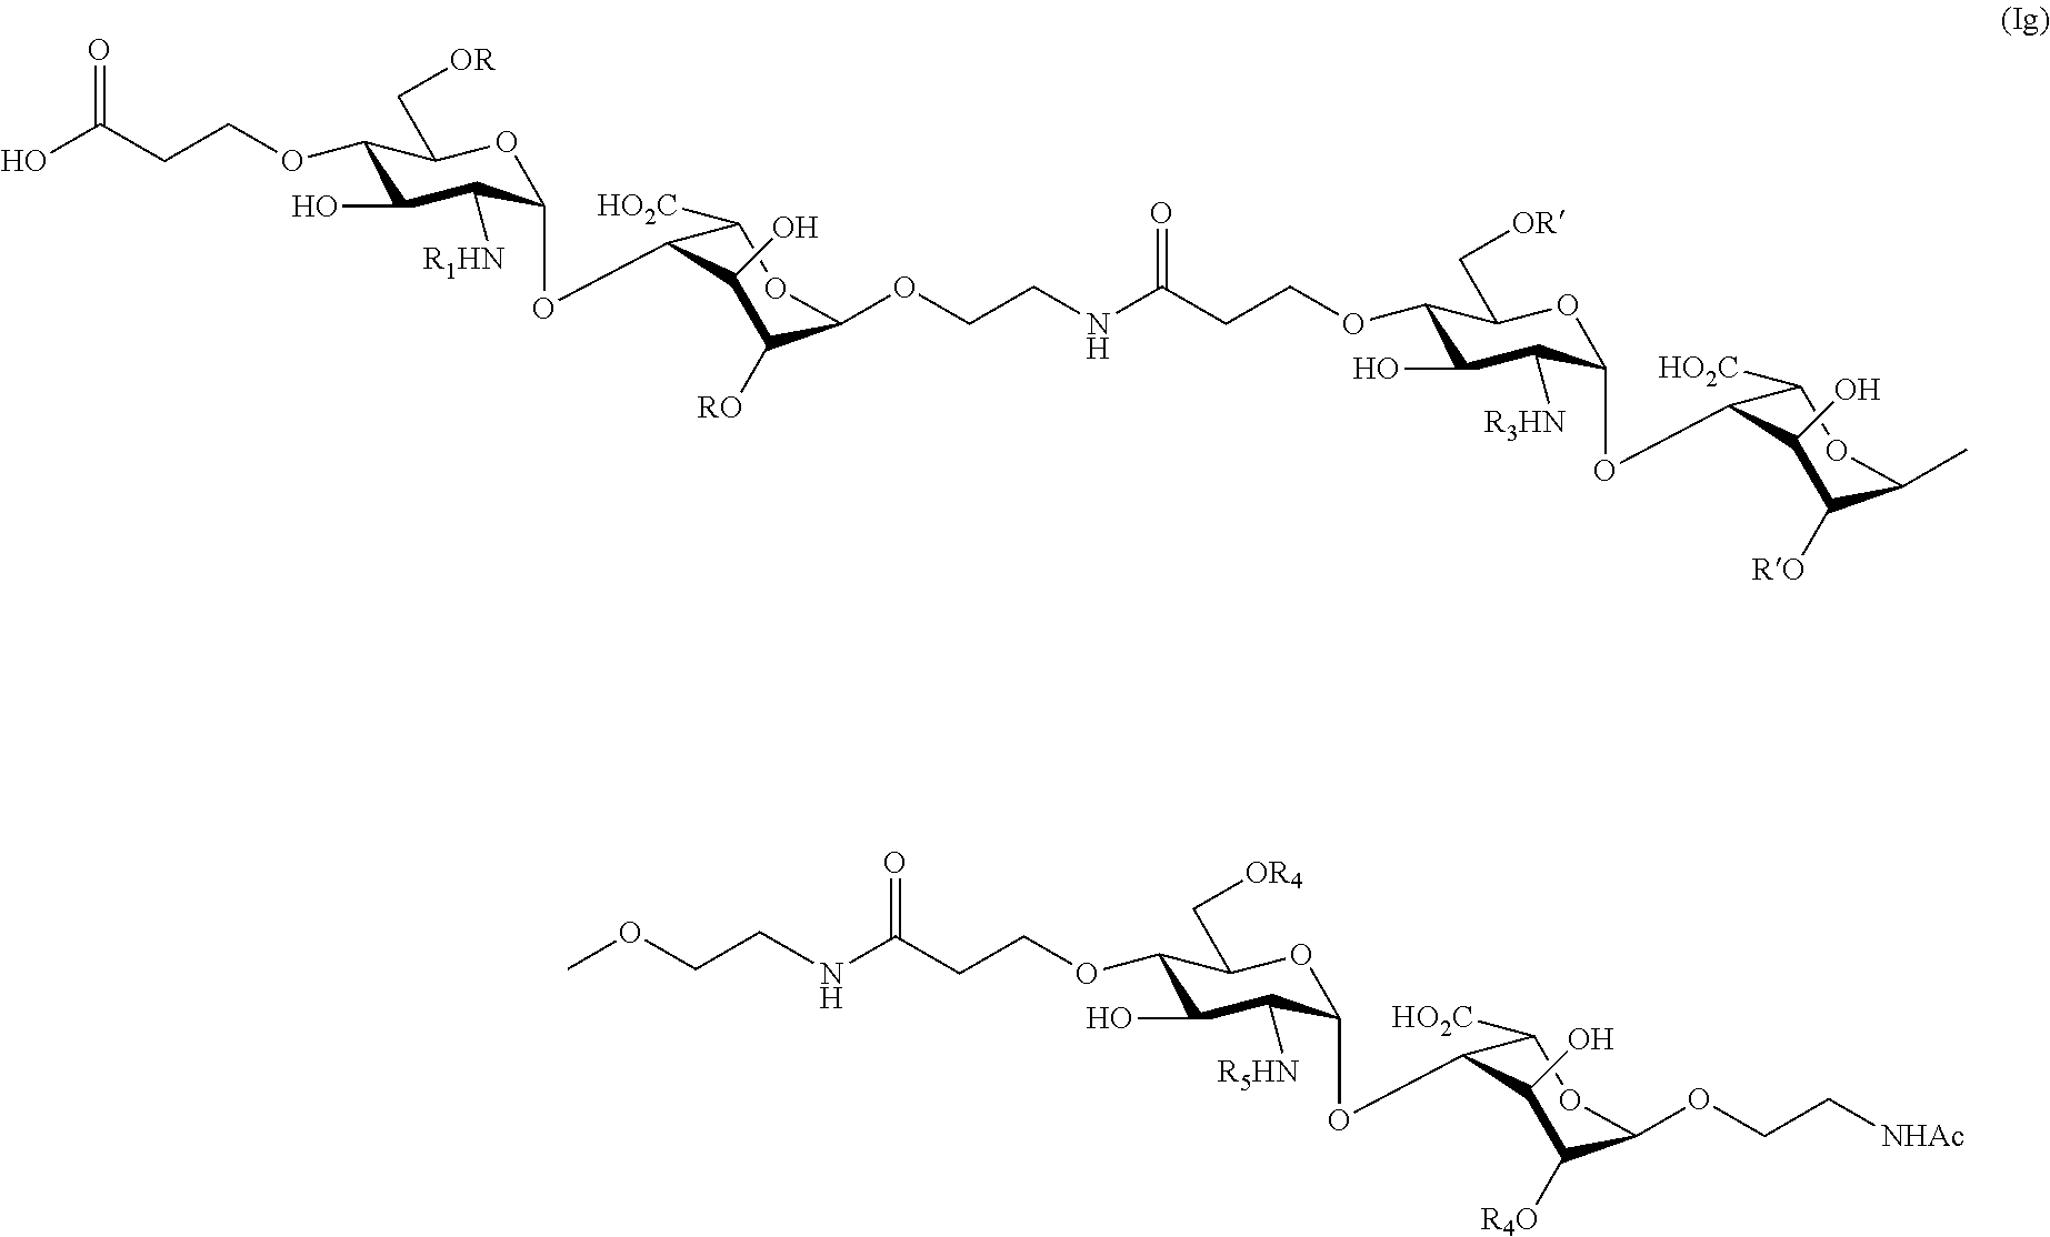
OC(CCOC1C(O)C([R1HN])C(OC2C([HO2C])OC(OCCNC(CCOC3C(O)C([R3HN])C(OC4C([HO2C])OC(C)C([RO])C4O)OC3C[OR])=O)C([RO])C2O)OC1C[OR])=O.N(C(CCOC1C(O)C([R5HN])C(OC2C([HO2C])OC(OCC[NHAc])C([R4O])C2O)OC1C[OR4])=O)CCOC
